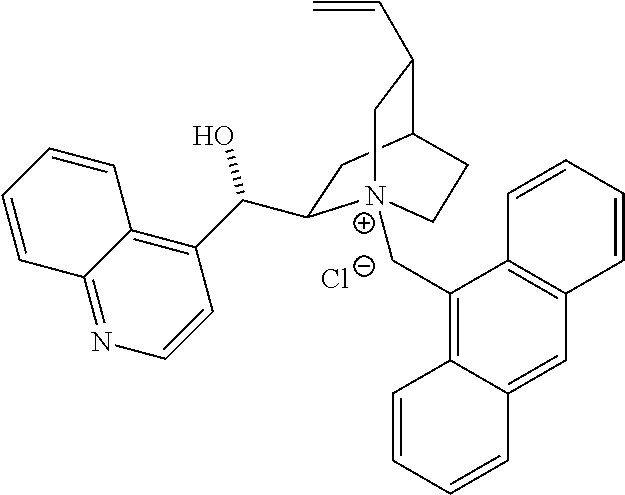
C1(C[N+]23C(C(C4=C5C(=NC=C4)C=CC=C5)O)CC(C(C=C)C2)CC3)=C2C(=CC3=C1C=CC=C3)C=CC=C2.[Cl-]
